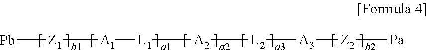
[Pb][Z1][A1][L1][A2][L2][A3][Z2][Pa]
